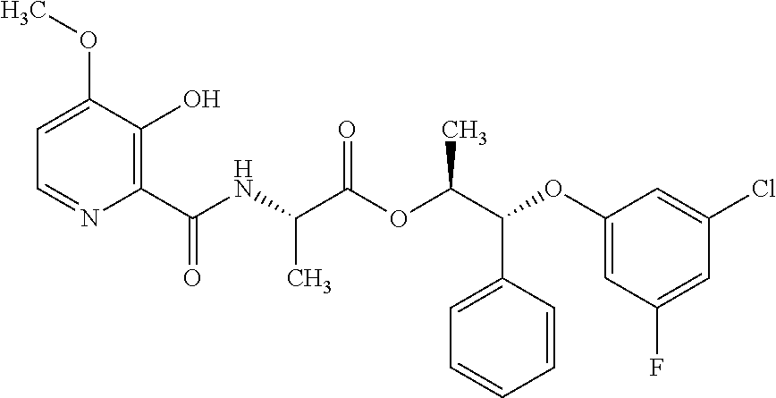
CC(C(=O)OC(C(C1=CC=CC=C1)OC1=CC(F)=CC(Cl)=C1)C)NC(C1=C(O)C(OC)=CC=N1)=O
